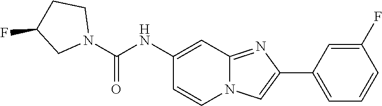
C12=NC(C3=CC=CC(F)=C3)=CN1C=CC(NC(N1CCC(F)C1)=O)=C2
